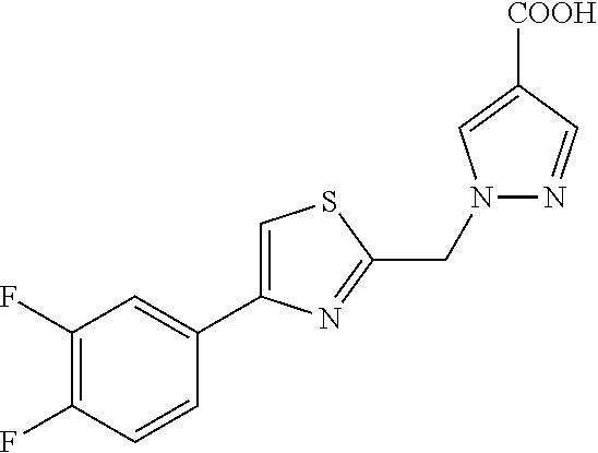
C1(F)=C(F)C=CC(C2=CSC(CN3N=CC([COOH])=C3)=N2)=C1
